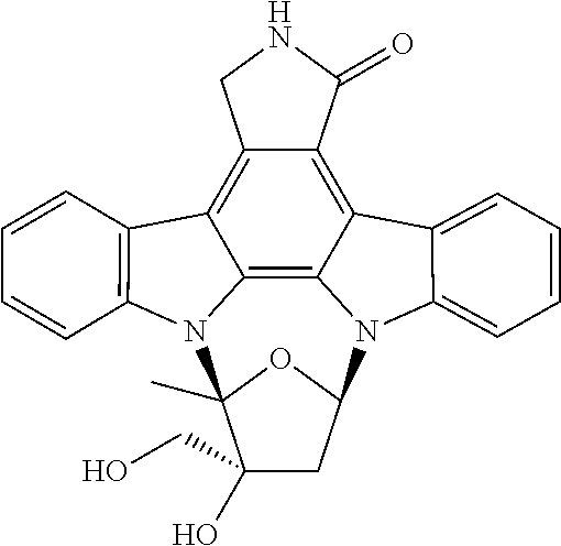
C12=C3C4=C5C(=C1C(=O)NC2)C1=CC=CC=C1N5C1CC(O)(CO)C(C)(N4C2=C3C=CC=C2)O1
